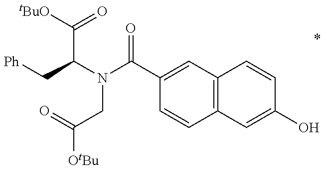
[Ph]CC(N(C(C1=CC2=C(C=C1)C=C(O)C=C2)=O)CC([OtBu])=O)C([tBuO])=O
